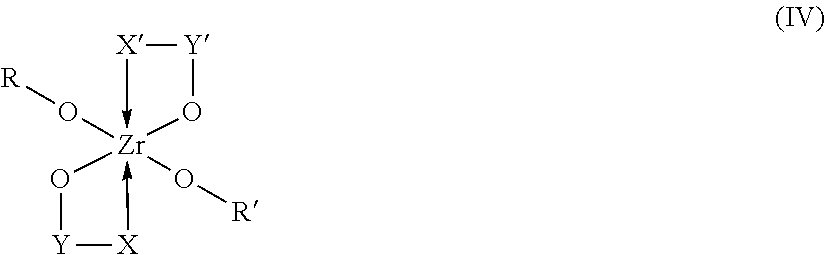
[R]O[Zr]12(O[R])(-[X][Y]O1)-[X][Y]O2
